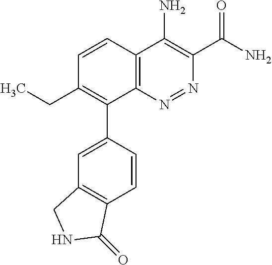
C1=CC2=C(C(C3=CC4=C(C=C3)C(=O)NC4)=C1CC)N=NC(C(N)=O)=C2N
